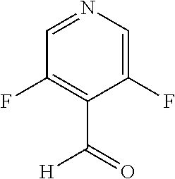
C1(F)=CN=CC(F)=C1C(=O)[H]
